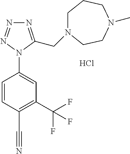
C1(N2C(CN3CCCN(C)CC3)=NN=N2)=CC(C(F)(F)F)=C(C#N)C=C1.Cl
